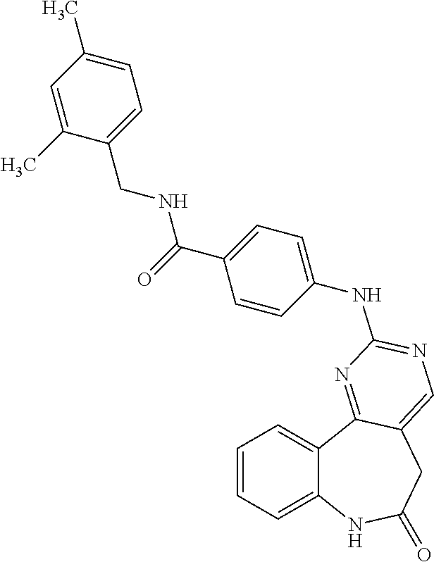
C1=CC=C2C(=C1)C1=NC(NC3=CC=C(C(=O)NCC4=CC=C(C)C=C4C)C=C3)=NC=C1CC(=O)N2
